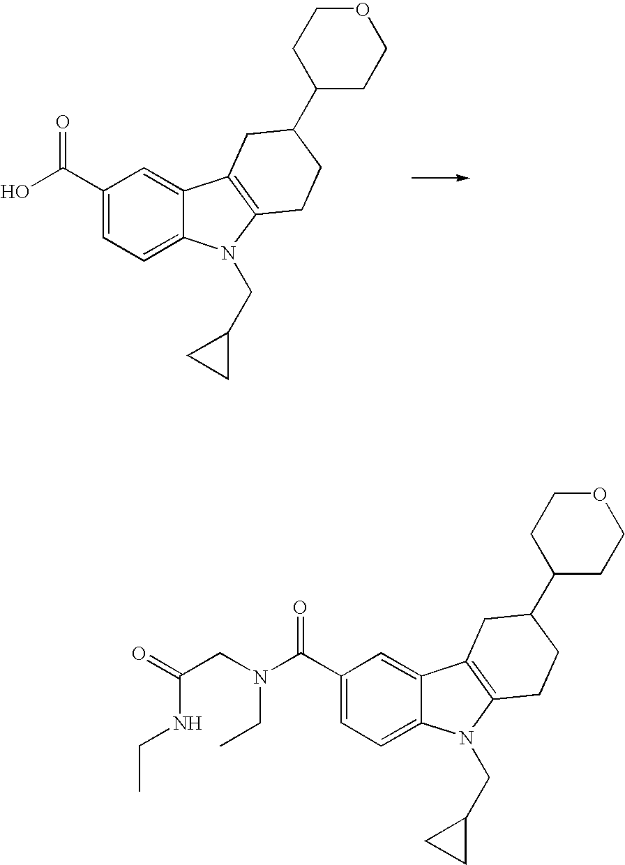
C1(C(=O)O)=CC=C2C(=C1)C1=C(N2CC2CC2)CCC(C2CCOCC2)C1.C1(C(=O)N(CC(=O)NCC)CC)=CC=C2C(=C1)C1=C(N2CC2CC2)CCC(C2CCOCC2)C1
